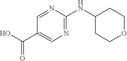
N(C1CCOCC1)C1=NC=C(C(O)=O)C=N1
